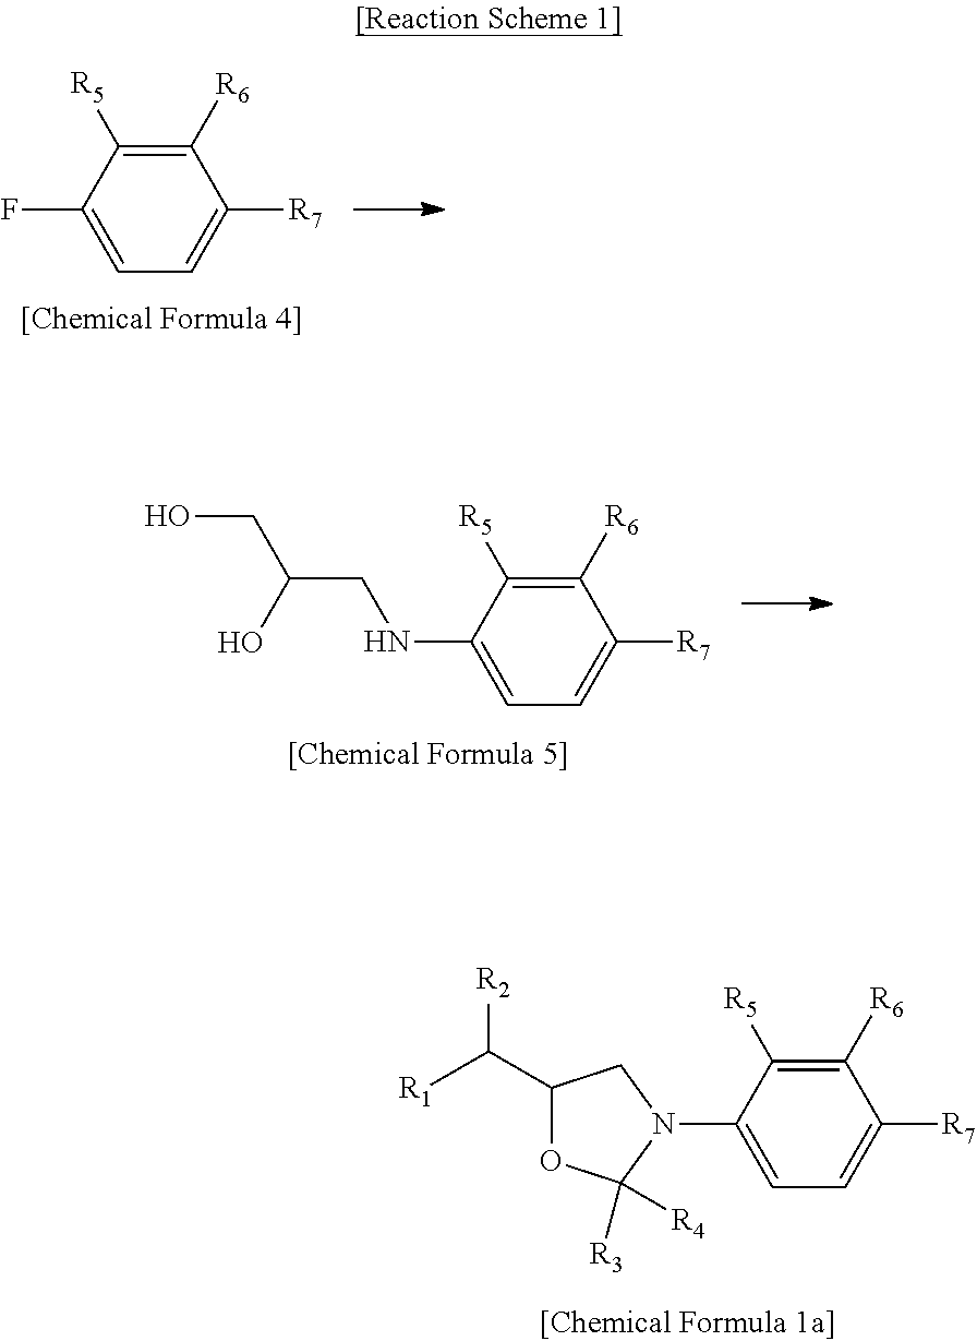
C1=C(N2C([R3])([R4])OC(C([R1])[R2])C2)C([R5])=C([R6])C([R7])=C1.C1=C(F)C([R5])=C([R6])C([R7])=C1.C1=C(NCC(O)CO)C([R5])=C([R6])C([R7])=C1
